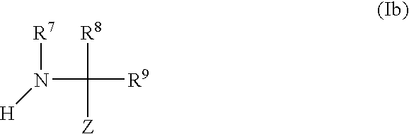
[R7]N(C([R8])([Z])[R9])[H]
